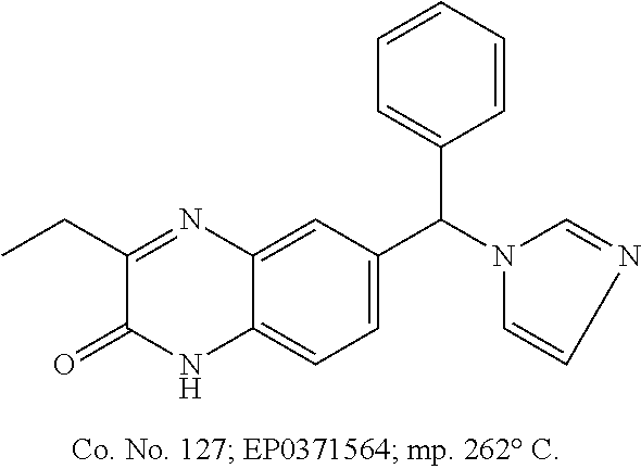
C1(CC)=NC2=CC(C(N3C=NC=C3)C3=CC=CC=C3)=CC=C2NC1=O
